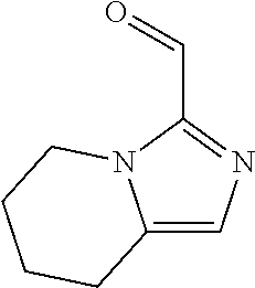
C1=C2N(C(C=O)=N1)CCCC2
